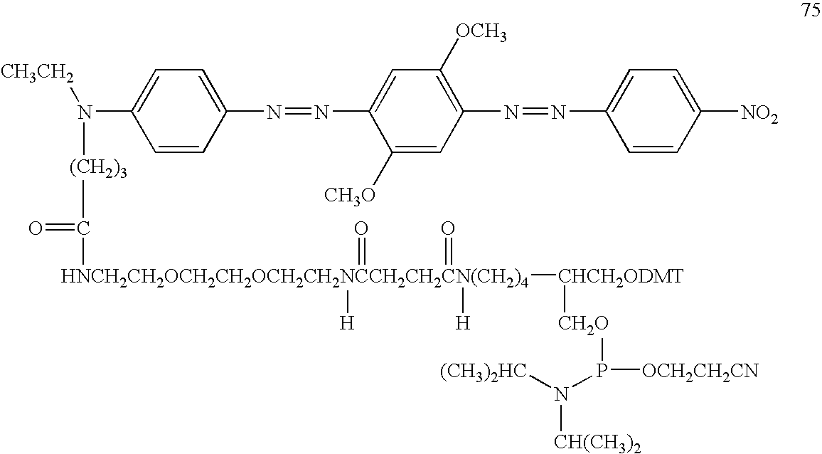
C1=C(N([CH3CH2])[(CH2)3]C(=O)[HNCH2CH2OCH2CH2OCH2CH2NCCH2CH2CN(CH2)4]([CHCH2ODMT][CH2O]P([OCH2CH2CN])N([CH(CH3)2])[(CH3)2HC])([H])(=O)(=O)[H])C=CC(N=NC2=CC([OCH3])=C(N=NC3=CC=C([NO2])C=C3)C=C2[CH3O])=C1
